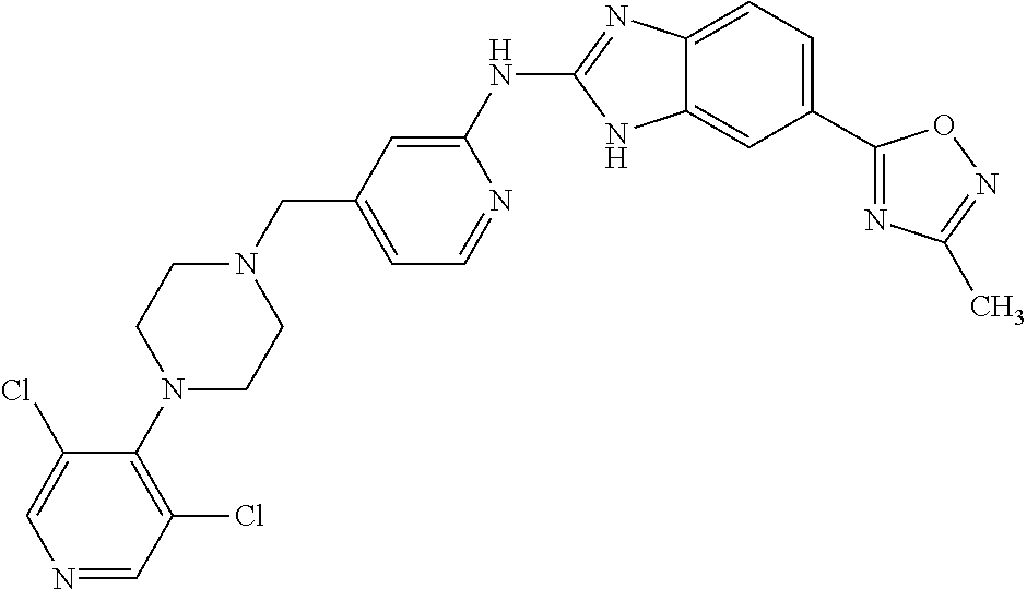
C12=CC=C(C3=NC(C)=NO3)C=C1NC(NC1=CC(CN3CCN(C4=C(Cl)C=NC=C4Cl)CC3)=CC=N1)=N2
